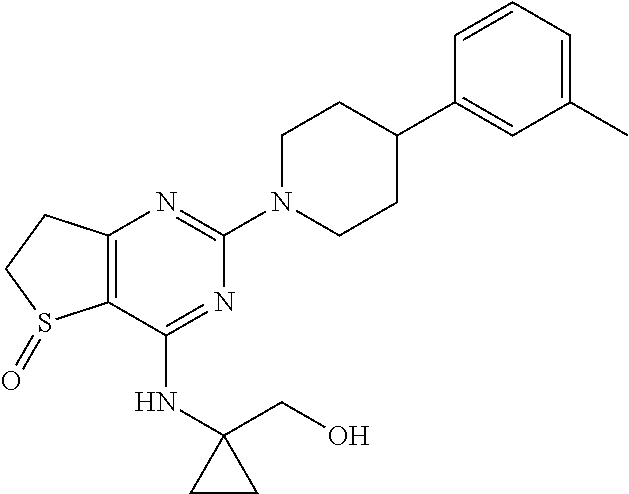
N1=C(NC2(CO)CC2)C2=C(N=C1N1CCC(C3=CC(C)=CC=C3)CC1)CCS2=O
